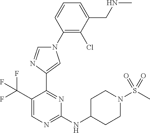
C1(N2C=NC(C3=NC(NC4CCN(S(C)(=O)=O)CC4)=NC=C3C(F)(F)F)=C2)=C(Cl)C(CNC)=CC=C1
